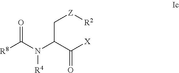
O=C(N(C(C([X])=O)C[Z][R2])[R4])[R8]
